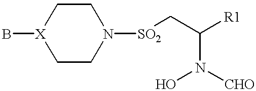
C1[X](B)CCN([SO2]CC([R1])N(O)[CHO])C1
